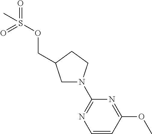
C1=CC(OC)=NC(N2CC(COS(=O)(=O)C)CC2)=N1
